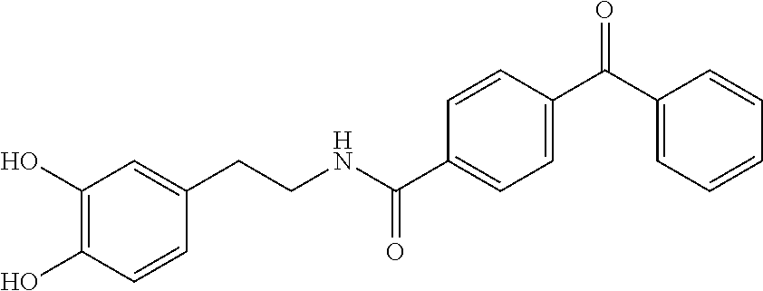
C1(O)=C(O)C=CC(CCNC(C2=CC=C(C(C3=CC=CC=C3)=O)C=C2)=O)=C1
